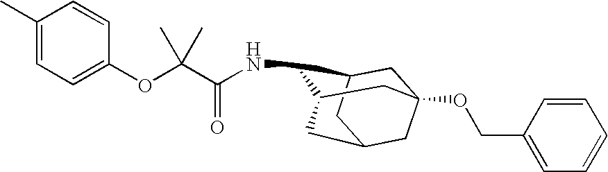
N(C1C2CC3(OCC4=CC=CC=C4)CC(CC1C3)C2)C(C(OC1=CC=C(C)C=C1)(C)C)=O
